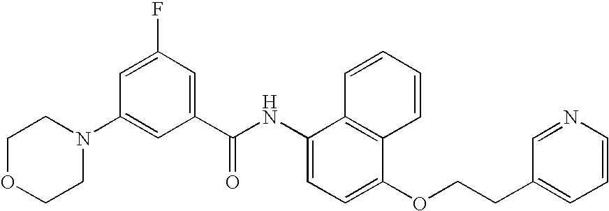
N1(C2=CC(C(NC3=CC=C(OCCC4=CC=CN=C4)C4=C3C=CC=C4)=O)=CC(F)=C2)CCOCC1
